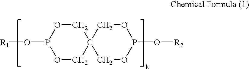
P1(O[R1])OCC2(CO1)COP(O[R2])OC2
